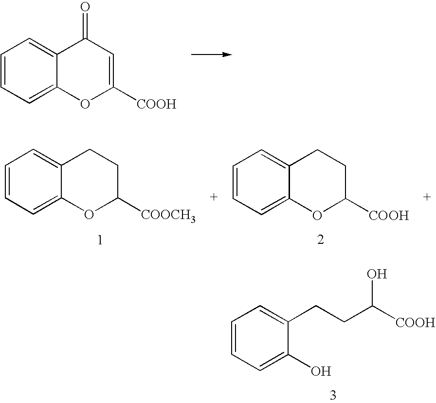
C1=CC=C2C(=C1)C(=O)C=C([COOH])O2.C1=CC=C2C(=C1)CCC([COOCH3])O2.C1=CC=C2C(=C1)CCC([COOH])O2.C1=CC=C(O)C(CCC([COOH])O)=C1
